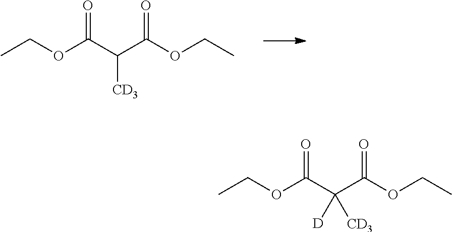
CCOC(C(C(OCC)=O)[CD3])=O.CCOC(C(C(OCC)=O)([CD3])[D])=O
